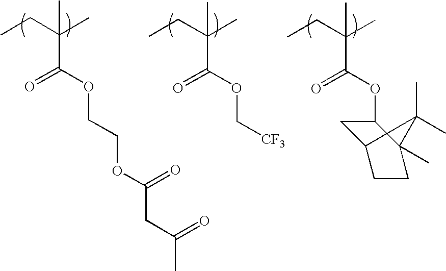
CCC(C)(C(OCCOC(CC(=O)C)=O)=O)C.CCC(C)(C(=O)OC[CF3])C.CCC(C)(C(OC1CC2CCC1(C)C2(C)C)=O)C
